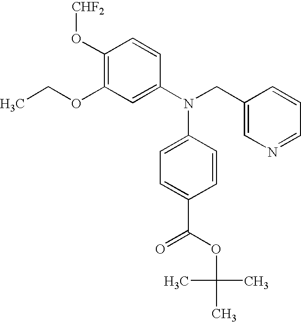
C1(O[CHF2])=C(OCC)C=C(N(CC2=CN=CC=C2)C2=CC=C(C(OC(C)(C)C)=O)C=C2)C=C1
